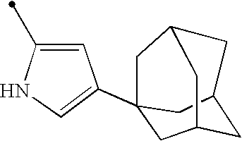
C1(C)=CC(C23CC4CC(CC(C2)C4)C3)=CN1
